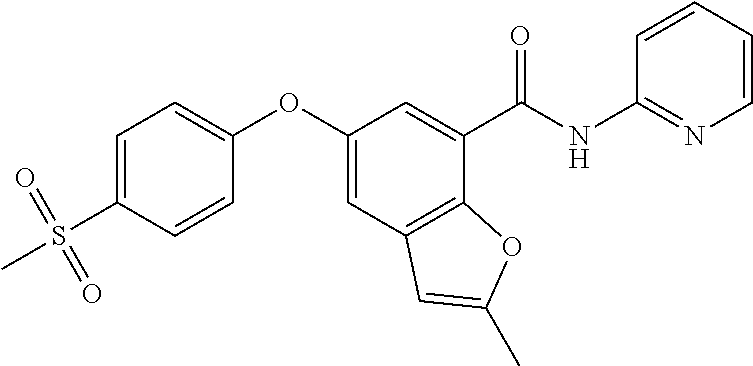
C1=C(S(C)(=O)=O)C=CC(OC2=CC3=C(C(C(NC4=NC=CC=C4)=O)=C2)OC(C)=C3)=C1
